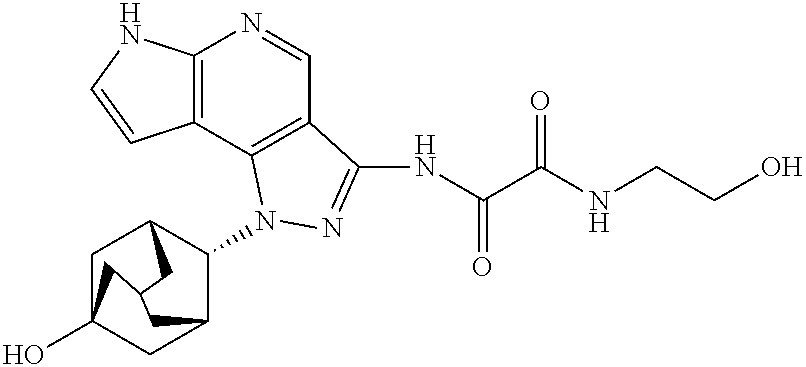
C12=C(C3=C(C=N1)C(NC(C(NCCO)=O)=O)=NN3C1C3CC4(O)CC1CC(C3)C4)C=CN2
